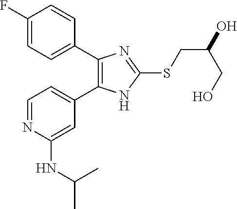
C1=C(C2=C(C3=CC=C(F)C=C3)N=C(SCC(O)CO)N2)C=C(NC(C)C)N=C1
